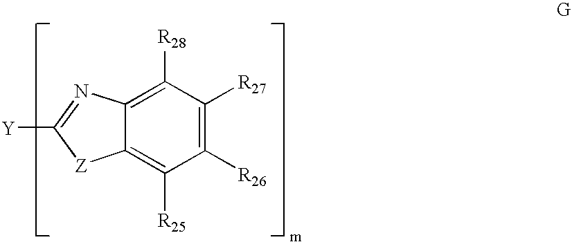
C12=C([R28])C([R27])=C([R26])C([R25])=C1[Z]C([Y])=N2
